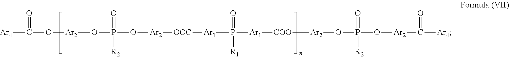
O([Ar2][OOC][Ar1]P([Ar1][COO][Ar2]OP(O[Ar2]C([Ar4])=O)(=O)[R2])(=O)[R1])P(O[Ar2]OC([Ar4])=O)(=O)[R2]
